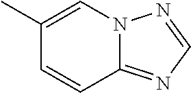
C1=CC2=NC=NN2C=C1C
